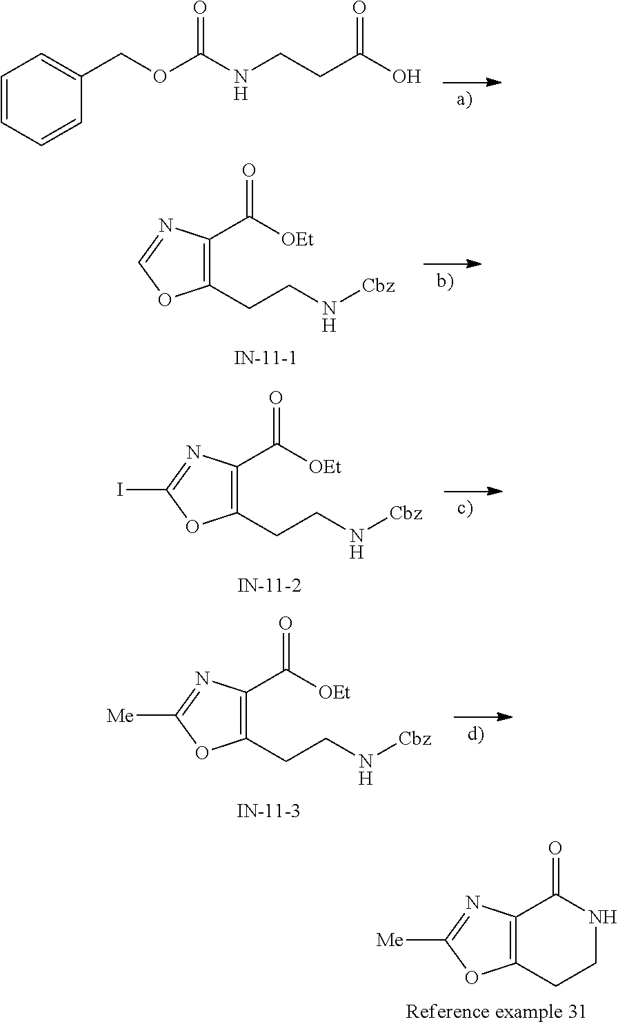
C1=CC=CC(COC(NCCC(=O)O)=O)=C1.C12=C(CCNC1=O)OC([Me])=N2.C1(C([OEt])=O)=C(CCN[Cbz])OC=N1.C1(C([OEt])=O)=C(CCN[Cbz])OC(I)=N1.C1(C([OEt])=O)=C(CCN[Cbz])OC([Me])=N1
